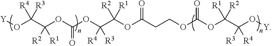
[Y]OC(C(OC(OC(C(OC(CCOC(OC(C(O[Y])([R3])[R4])([R1])[R2])=O)=O)([R2])[R1])([R4])[R3])=O)([R2])[R1])([R4])[R3]
